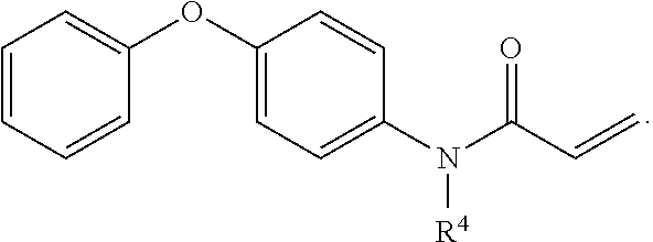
C1=CC=CC(OC2=CC=C(N(C(C=C)=O)[R4])C=C2)=C1
